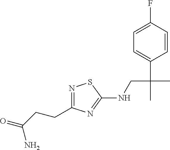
N1=C(CCC(=O)N)N=C(NCC(C)(C2=CC=C(F)C=C2)C)S1
